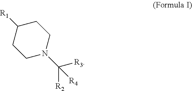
C1N(C([R3])([R2])[R4])CCC([R1])C1
